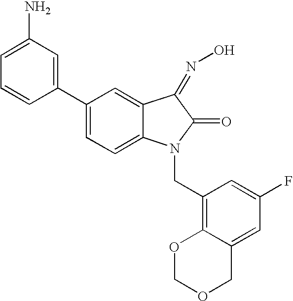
C1(C2=CC(N)=CC=C2)=CC=C2C(=C1)C(=NO)C(=O)N2CC1=C2C(=CC(F)=C1)COCO2
